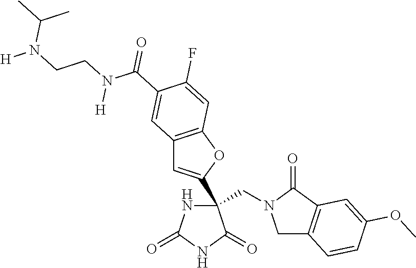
C(C1(C2=CC3=C(O2)C=C(F)C(C(N(CCN([H])C(C)C)[H])=O)=C3)NC(=O)NC1=O)N1CC2=C(C1=O)C=C(OC)C=C2
